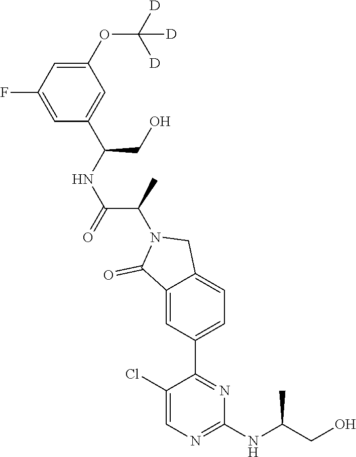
C1(NC(CO)C)=NC=C(Cl)C(C2=CC=C3C(=C2)C(=O)N(C(C(=O)NC(C2=CC(OC([D])([D])[D])=CC(F)=C2)CO)C)C3)=N1
